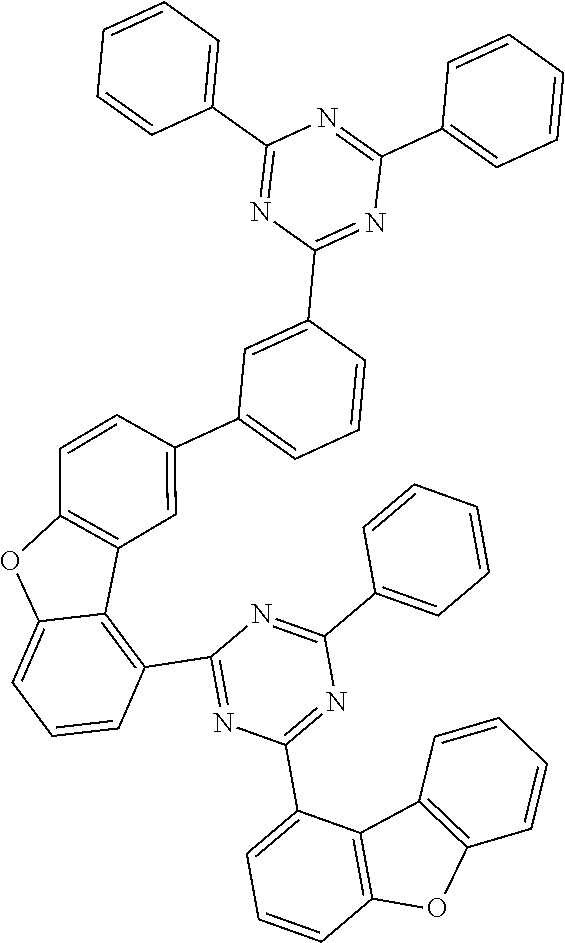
C1=CC2=C(C=C1C1=CC=CC(C3=NC(C4=CC=CC=C4)=NC(C4=CC=CC=C4)=N3)=C1)C1=C(C3=NC(C4=CC=CC5=C4C4=C(O5)C=CC=C4)=NC(C4=CC=CC=C4)=N3)C=CC=C1O2
